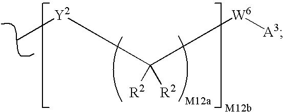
C([R2])([R2])([W6][A3])[Y2]C
